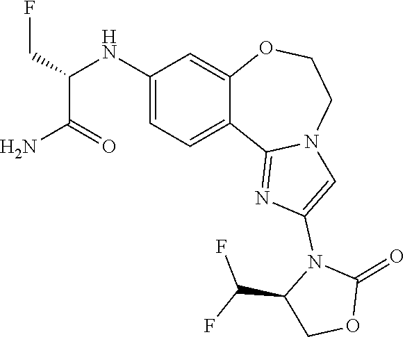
C(C1COC(=O)N1C1=CN2C(=N1)C1=CC=C(NC(C(N)=O)CF)C=C1OCC2)(F)F
